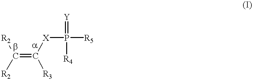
[R2][bC](=C([R3])[X]P([R5])(=[Y])[R4])[R2]
